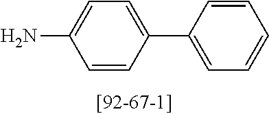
C1=CC(C2=CC=CC=C2)=CC=C1N
